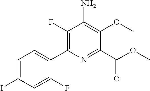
C1(F)=C(C2=CC=C(I)C=C2F)N=C(C(OC)=O)C(OC)=C1N
